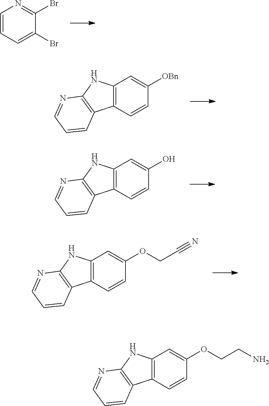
C1=CC=C(Br)C(Br)=N1.C12=C(C=CC([OBn])=C1)C1=C(N2)N=CC=C1.C12=C(C=CC(O)=C1)C1=C(N2)N=CC=C1.C12=C(C=CC(OCC#N)=C1)C1=C(N2)N=CC=C1.C12=C(C=CC(OCCN)=C1)C1=C(N2)N=CC=C1
